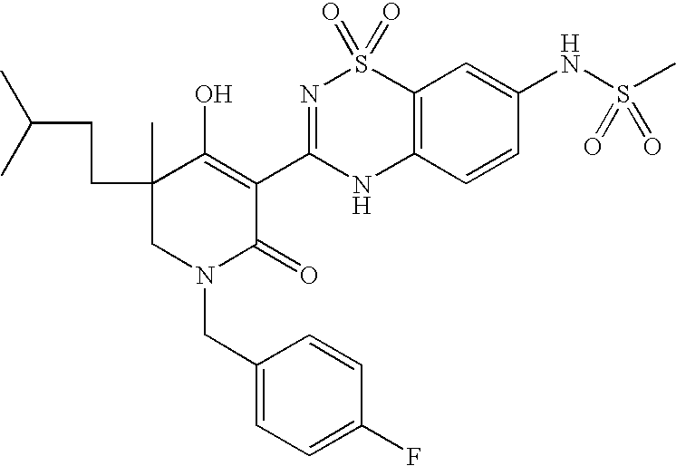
C1(CN2CC(C)(CCC(C)C)C(O)=C(C3=NS(=O)(=O)C4=C(N3)C=CC(NS(C)(=O)=O)=C4)C2=O)=CC=C(F)C=C1
